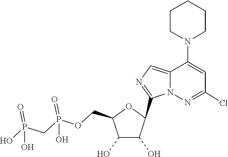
C1(C2C(O)C(O)C(COP(=O)(O)CP(=O)(O)O)O2)=NC=C2C(N3CCCCC3)=CC(Cl)=NN12
